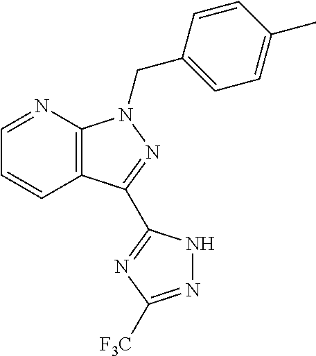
C12=C(N=CC=C1)N(CC1=CC=C(C)C=C1)N=C2C1=NC([F3C])=NN1
